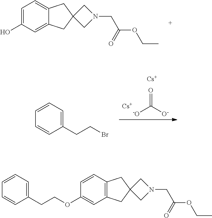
C1=C(O)C=C2C(=C1)CC1(C2)CN(CC(OCC)=O)C1.O=C([O-])[-O].[Cs].[Cs].BrCCC1=CC=CC=C1.C1(OCCC2=CC=CC=C2)=CC2=C(CC3(C2)CN(CC(=O)OCC)C3)C=C1
